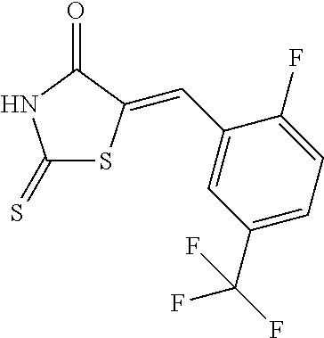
C1(=S)SC(=CC2=CC(C(F)(F)F)=CC=C2F)C(=O)N1
